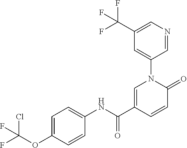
C1=C(C(NC2=CC=C(OC(F)(Cl)F)C=C2)=O)C=CC(=O)N1C1=CC(C(F)(F)F)=CN=C1
